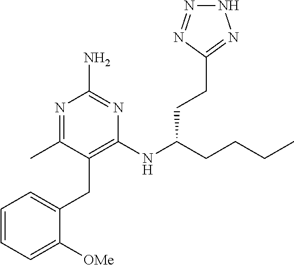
N(C(CCCC)CCC1=NNN=N1)C1=C(CC2=CC=CC=C2[OMe])C(C)=NC(N)=N1
